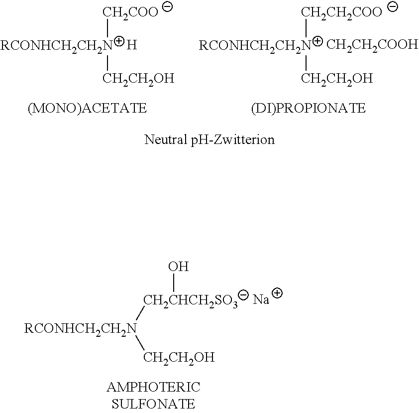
[RCONHCH2CH2N]([CH2CHCH2SO3]O)[CH2CH2OH].[Na].[CH2COO][RCONHCH2CH2N][CH2CH2OH].[H].[CH2CH2COO][RCONHCH2CH2N][CH2CH2OH].[CH2CH2COOH]
